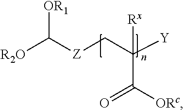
[R2O]C([Z]CC([Y])(C([ORc])=O)[Rx])[OR1]
